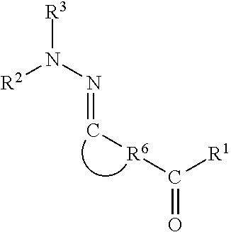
[R2]N(N=C[R6]C(=O)[R1])[R3]
